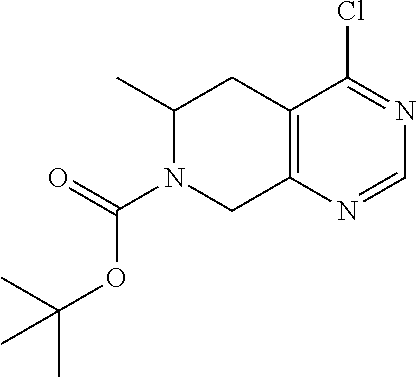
C12=C(N=CN=C1Cl)CN(C(=O)OC(C)(C)C)C(C)C2
